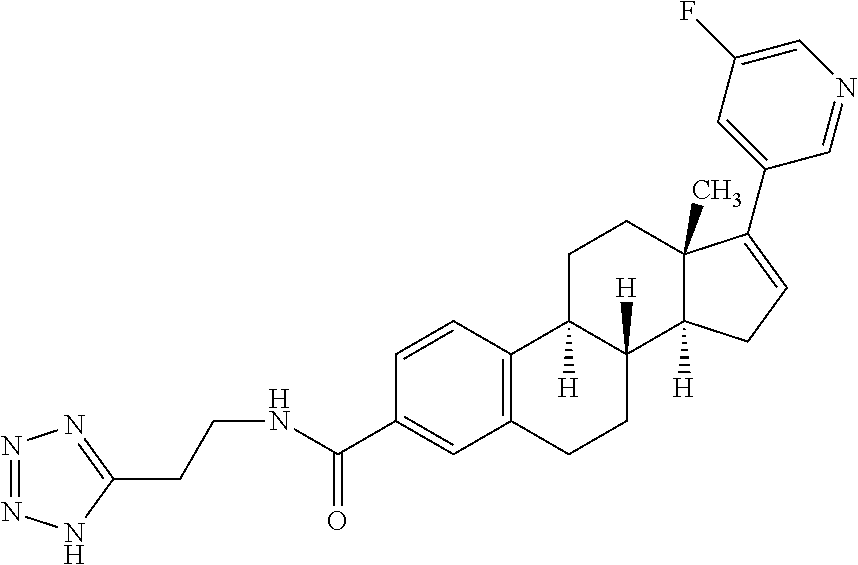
C12=C(C=CC(C(=O)NCCC3=NN=NN3)=C1)C1([H])C([H])(CC2)C2([H])C(C)(CC1)C(C1=CC(F)=CN=C1)=CC2
